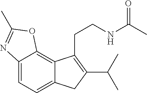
C12=CC=C3C(=C1OC(C)=N2)C(CCNC(C)=O)=C(C(C)C)C3
